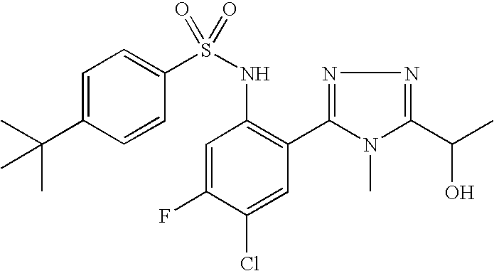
C1=C(C(C)(C)C)C=CC(S(NC2=C(C3=NN=C(C(O)C)N3C)C=C(Cl)C(F)=C2)(=O)=O)=C1
